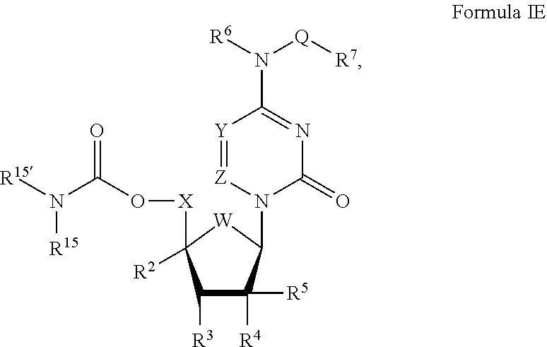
N1(C2C([R4])([R5])C([R3])C([X]OC(N([R15])[R15])=O)([R2])[W]2)C(=O)N=C(N([Q][R7])[R6])[Y]=[Z]1
